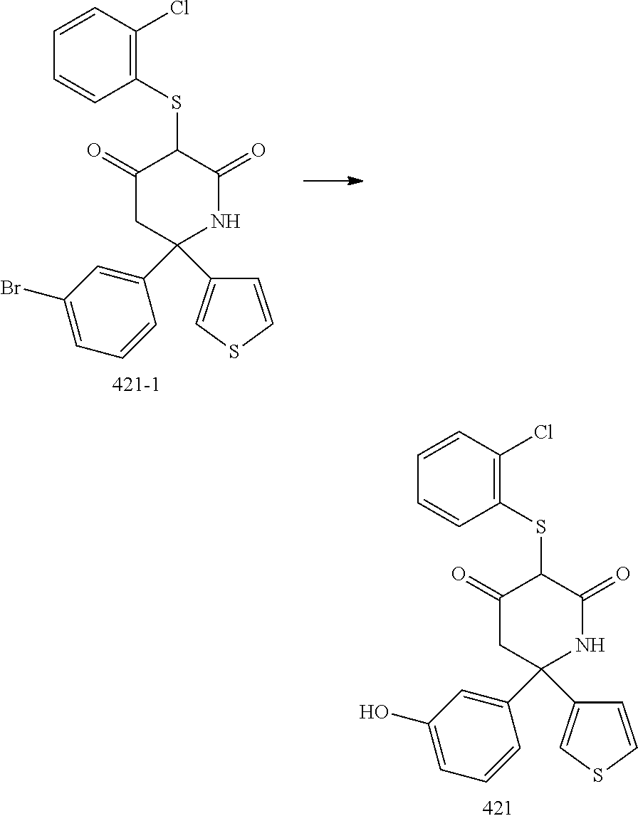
C1=CC(Cl)=C(SC2C(=O)CC(C3=CC(O)=CC=C3)(C3=CSC=C3)NC2=O)C=C1.C1=CC(Cl)=C(SC2C(=O)CC(C3=CC(Br)=CC=C3)(C3=CSC=C3)NC2=O)C=C1
